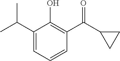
C1(C(C)C)=CC=CC(C(C2CC2)=O)=C1O
